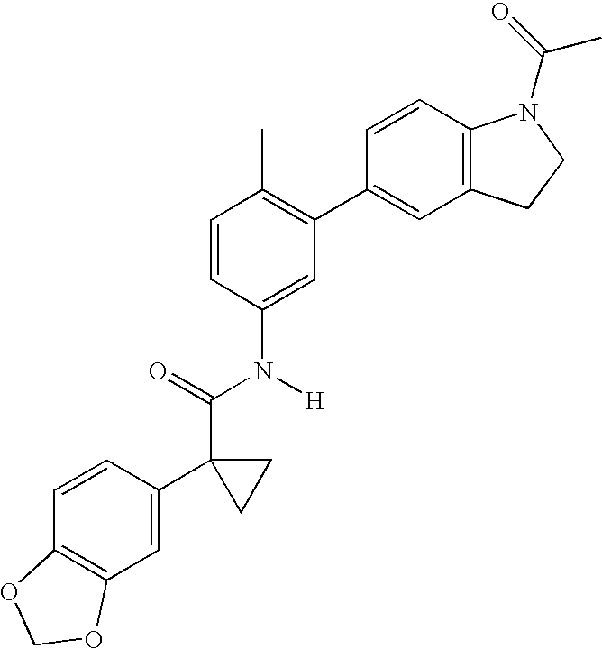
C1(N(C(C2(C3=CC4=C(C=C3)OCO4)CC2)=O)[H])=CC(C2=CC3=C(C=C2)N(C(C)=O)CC3)=C(C)C=C1
